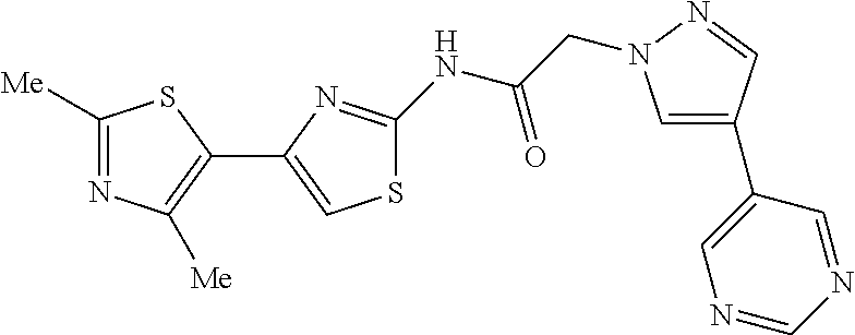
C1([Me])=NC([Me])=C(C2=CSC(NC(CN3C=C(C4=CN=CN=C4)C=N3)=O)=N2)S1
